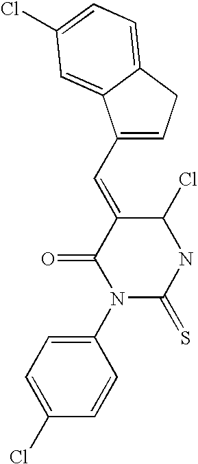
C1(C=C2C(=O)N(C3=CC=C(Cl)C=C3)C(=S)NC2Cl)=CCC2=CC=C(Cl)C=C12
